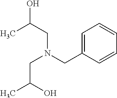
CC(CN(CC1=CC=CC=C1)CC(C)O)O
